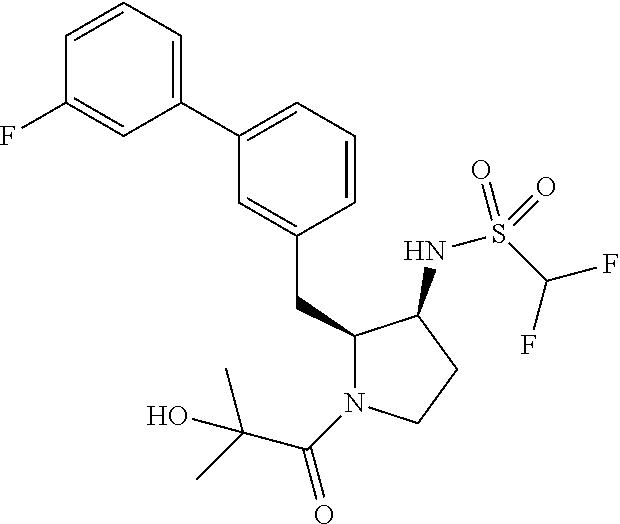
C1(CC2=CC(C3=CC=CC(F)=C3)=CC=C2)N(C(C(C)(C)O)=O)CCC1NS(C(F)F)(=O)=O
